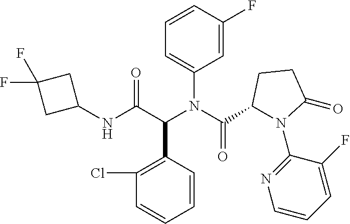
C1=CC(F)=CC(N(C(C2N(C3=NC=CC=C3F)C(=O)CC2)=O)C(C(NC2CC(F)(F)C2)=O)C2=C(Cl)C=CC=C2)=C1
